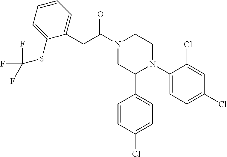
O=C(N1CC(C2=CC=C(Cl)C=C2)N(C2=CC=C(Cl)C=C2Cl)CC1)CC1=CC=CC=C1SC(F)(F)F
